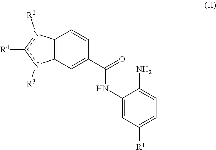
C1=C(C(=O)NC2=CC([R1])=CC=C2N)C=CC2=C1n([R3])c([R4])n2[R2]
